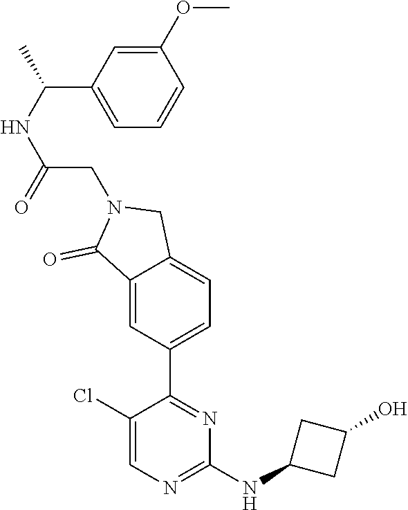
C1(Cl)=CN=C(NC2CC(O)C2)N=C1C1=CC=C2C(=C1)C(=O)N(CC(NC(C1=CC=CC(OC)=C1)C)=O)C2
